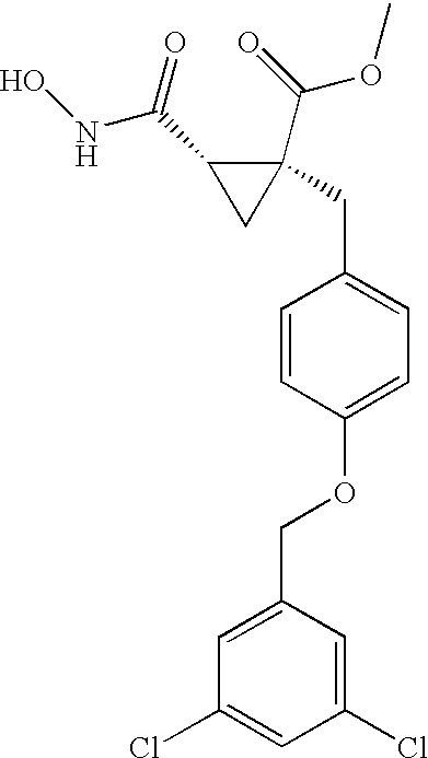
C1(C(NO)=O)CC1(C(OC)=O)CC1=CC=C(OCC2=CC(Cl)=CC(Cl)=C2)C=C1
